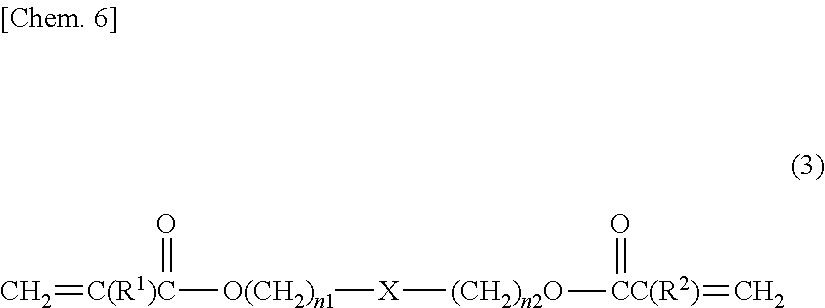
C=[C(R1)C]([O(CH2)n1][X][(CH2)n2O][CC(R2)](=O)=C)=O
